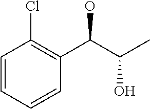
C1=CC=CC(C(C(C)O)O)=C1Cl
